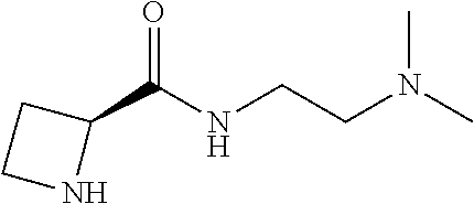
CN(C)CCNC(C1CCN1)=O
